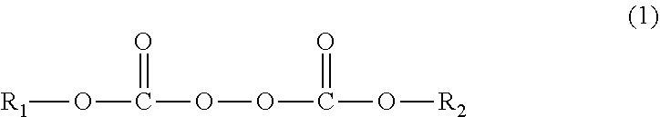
[R1]OC(=O)OOC(=O)O[R2]
